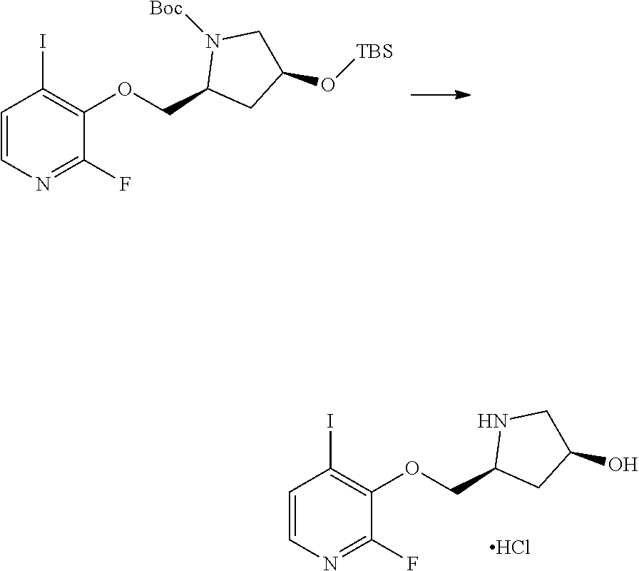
C1=CN=C(F)C(OCC2CC(O[TBS])CN2[Boc])=C1I.C1=CN=C(F)C(OCC2CC(O)CN2)=C1I.Cl
